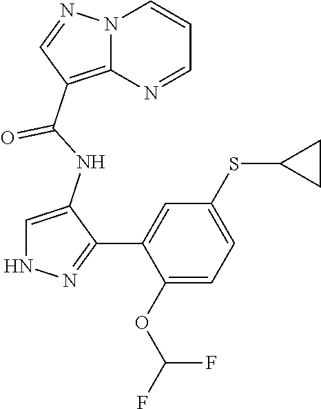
C1(NC(C2=C3N(N=C2)C=CC=N3)=O)=CNN=C1C1=CC(SC2CC2)=CC=C1OC(F)F
